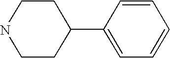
C1CC(C2=CC=CC=C2)CCN1
